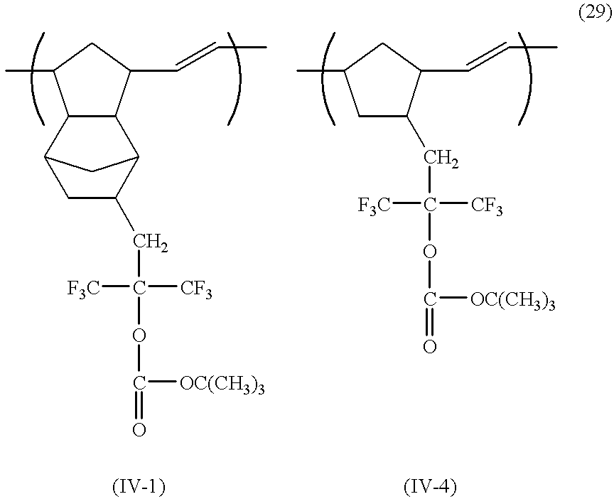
C1C(C)C2C(C1C=CC)C1C(CC([CF3])([F3C])OC([OC(CH3)3])=O)CC2C1.C1C(C)CC(CC([CF3])([F3C])OC([OC(CH3)3])=O)C1C=CC
